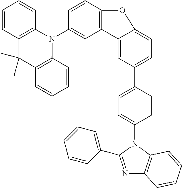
C12=C(C=CC(N3C4=C(C(C)(C)C5=C3C=CC=C5)C=CC=C4)=C1)OC1=CC=C(C3=CC=C(N4C(C5=CC=CC=C5)=NC5=C4C=CC=C5)C=C3)C=C21
